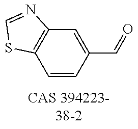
C1=CC(C=O)=CC2=C1SC=N2
